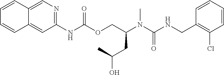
C1=CC(CNC(N(C(COC(NC2=NC=C3C(=C2)C=CC=C3)=O)CC(O)C)C)=O)=C(Cl)C=C1
